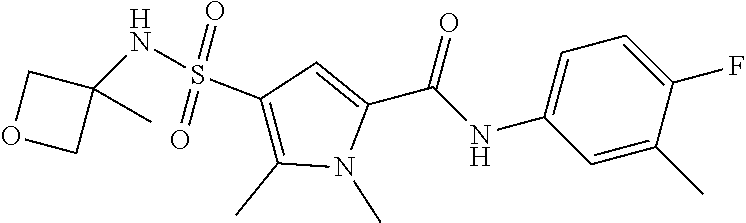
C1=C(NC(C2=CC(S(=O)(=O)NC3(C)COC3)=C(C)N2C)=O)C=C(C)C(F)=C1
